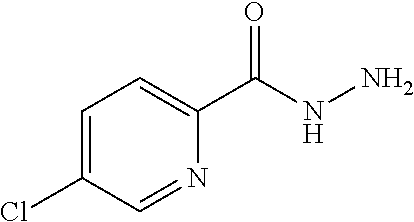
C1=C(Cl)C=NC(C(NN)=O)=C1
